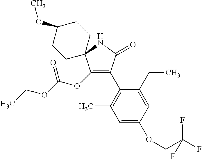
C1(OC(OCC)=O)=C(C2=C(C)C=C(OCC(F)(F)F)C=C2CC)C(=O)NC12CCC(OC)CC2
